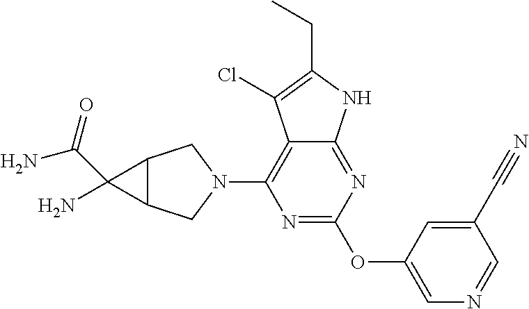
N1=C(OC2=CN=CC(C#N)=C2)N=C2C(=C1N1CC3C(C1)C3(C(=O)N)N)C(Cl)=C(CC)N2
